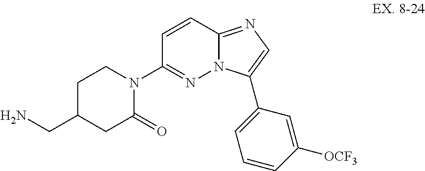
C1=CC2=NC=C(C3=CC=CC([OCF3])=C3)N2N=C1N1CCC(CN)CC1=O
